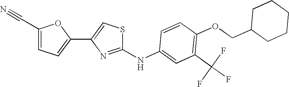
C1=CC(NC2=NC(C3=CC=C(C#N)O3)=CS2)=CC(C(F)(F)F)=C1OCC1CCCCC1
